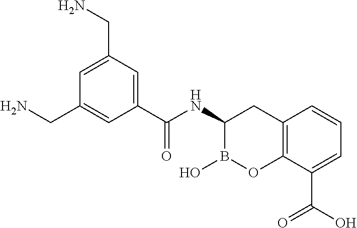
C12=C(C(C(O)=O)=CC=C1)OB(O)C(NC(=O)C1=CC(CN)=CC(CN)=C1)C2
